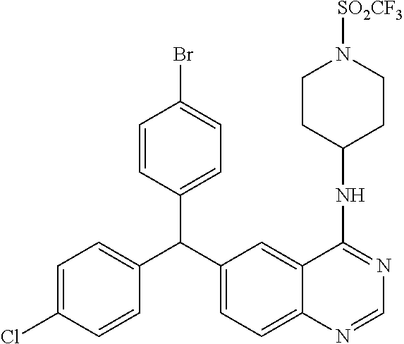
C1=CC(C(C2=CC=C3C(=C2)C(NC2CCN([SO2CF3])CC2)=NC=N3)C2=CC=C(Br)C=C2)=CC=C1Cl
